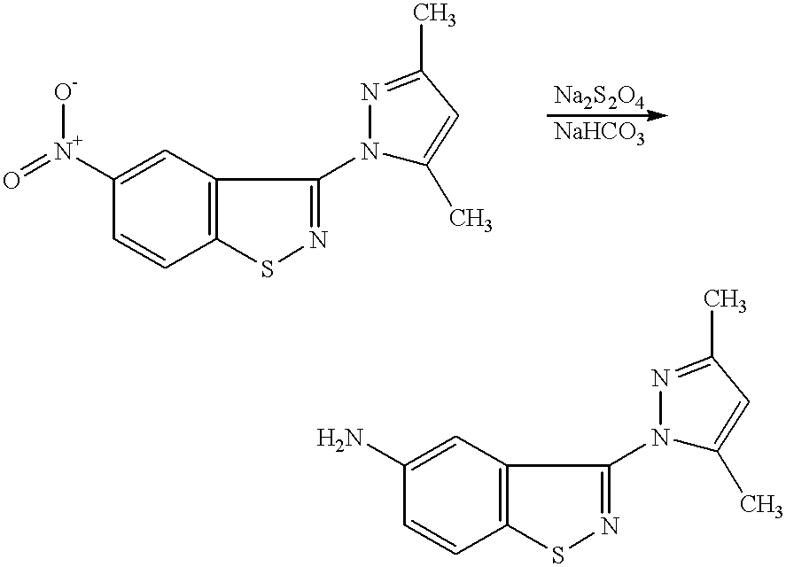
C1([N+](=O)[O-])=CC2=C(C=C1)SN=C2N1C(C)=CC(C)=N1.C1(N)=CC2=C(C=C1)SN=C2N1C(C)=CC(C)=N1
